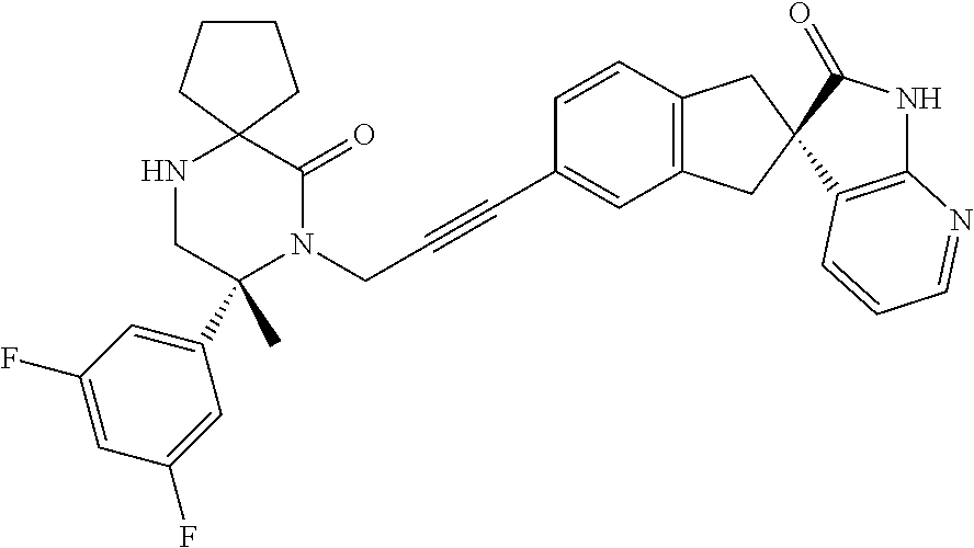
C1CCC2(C1)NCC(C)(C1=CC(F)=CC(F)=C1)N(CC#CC1=CC3=C(C=C1)CC1(C3)C(=O)NC3=C1C=CC=N3)C2=O
